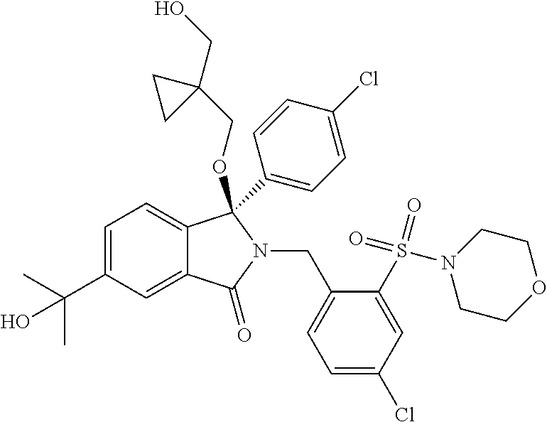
C1=C(C(C)(C)O)C=C2C(=C1)C(OCC1(CO)CC1)(C1=CC=C(Cl)C=C1)N(CC1=CC=C(Cl)C=C1S(=O)(=O)N1CCOCC1)C2=O
